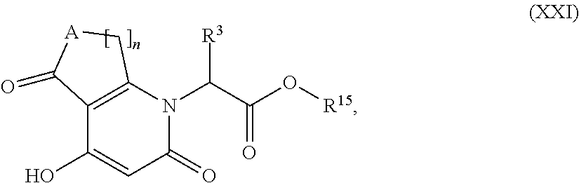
C12=C(N(C(C(O[R15])=O)[R3])C(=O)C=C1O)C[A]C2=O
